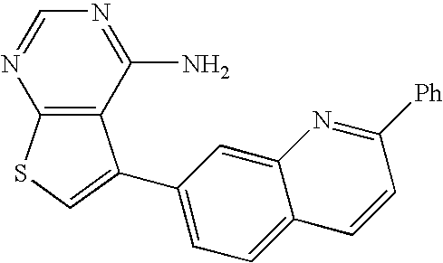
N1=C(N)C2=C(N=C1)SC=C2C1=CC=C2C(=C1)N=C([Ph])C=C2
